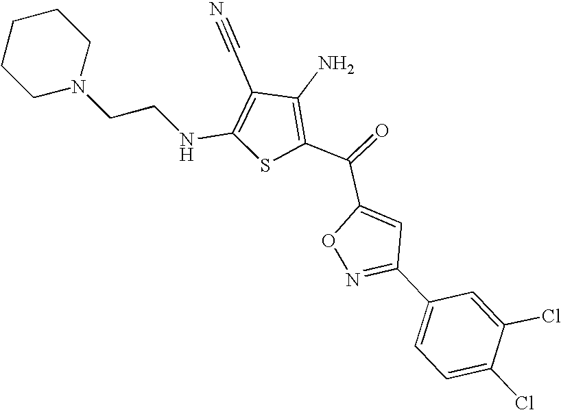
N(C1=C(C#N)C(N)=C(C(C2=CC(C3=CC=C(Cl)C(Cl)=C3)=NO2)=O)S1)CCN1CCCCC1
